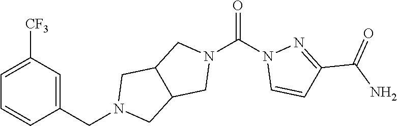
C1=C([CF3])C=C(CN2CC3C(C2)CN(C(=O)N2C=CC(C(=O)N)=N2)C3)C=C1
